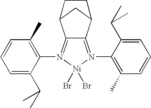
C12=N(C3=C(C)C=CC=C3C(C)C)[Ni](Br)(Br)N(C3=C(C)C=CC=C3C(C)C)=C1C1CC2CC1
